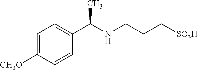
C1(C(NCCC[SO3H])C)=CC=C([CH3O])C=C1
